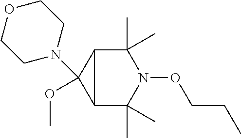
C12C(C)(C)N(OCCC)C(C)(C)C1C2(OC)N1CCOCC1
